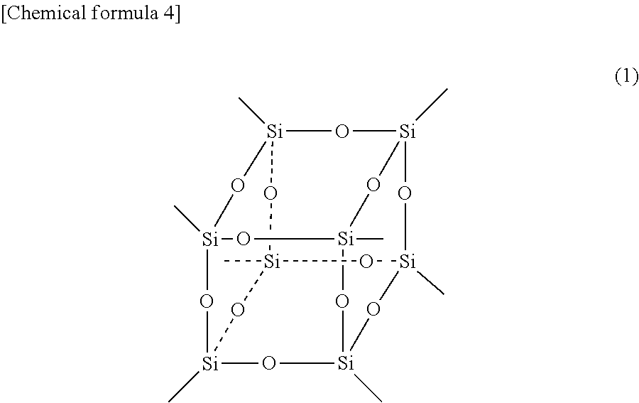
[Si]12(C)O[Si]3(C)O[Si]4(C)O[Si]5(C)O[Si](C)(O3)O[Si](C)(O1)O[Si](C)(O[Si](C)(O2)O4)O5
